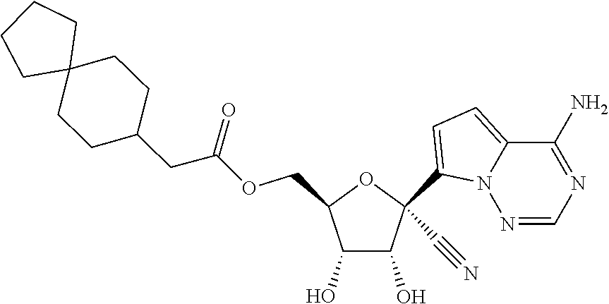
C1(O)C(O)C(COC(CC2CCC3(CC2)CCCC3)=O)OC1(C1=CC=C2N1N=CN=C2N)C#N
